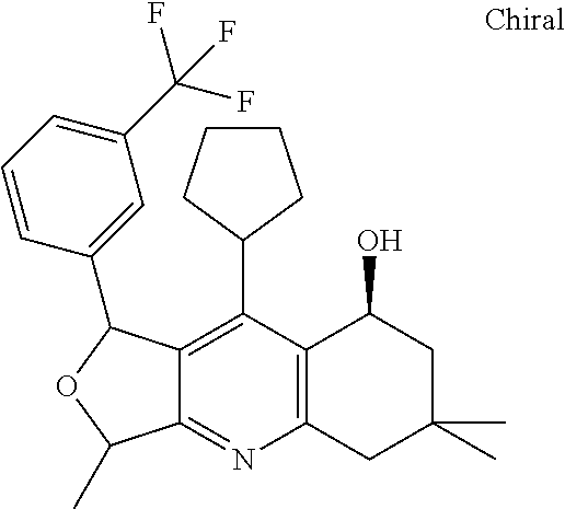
C1(C2=C3C(=NC4=C2C(O)CC(C)(C)C4)C(C)OC3C2=CC(C(F)(F)F)=CC=C2)CCCC1
